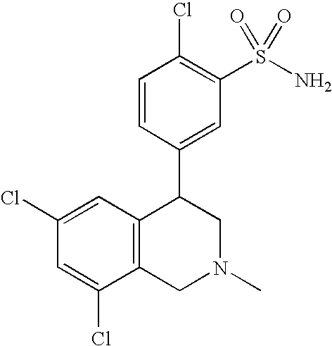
C1=C(Cl)C2=C(C=C1Cl)C(C1=CC(S(N)(=O)=O)=C(Cl)C=C1)CN(C)C2
